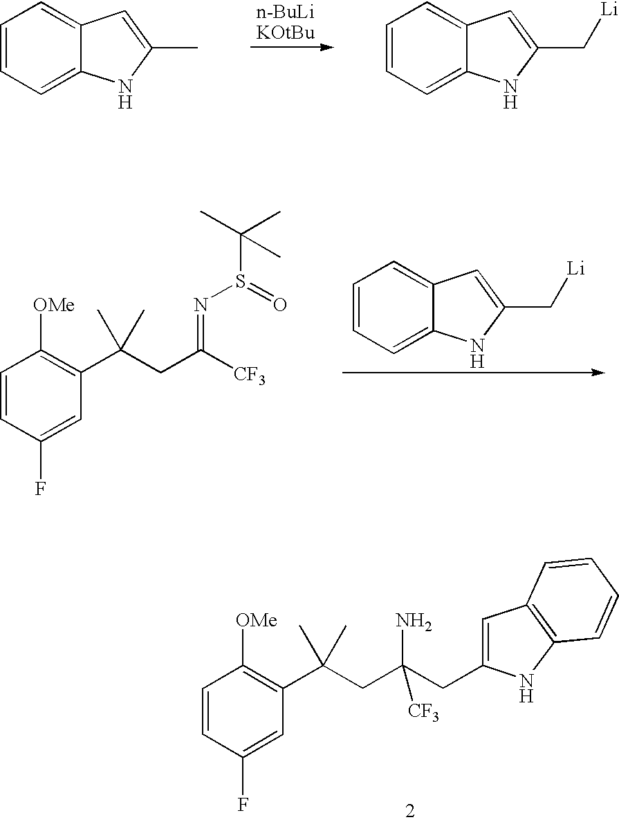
C1=CC=C2C(=C1)C=C(C)N2.C1=CC=C2C(=C1)C=C(C[Li])N2.C1=CC(F)=CC(C(CC([CF3])=NS(=O)C(C)(C)C)(C)C)=C1[OMe].C1=CC=C2C(=C1)C=C(C[Li])N2.C1=CC(F)=CC(C(CC(CC2=CC3=C(N2)C=CC=C3)(N)[CF3])(C)C)=C1[OMe]
